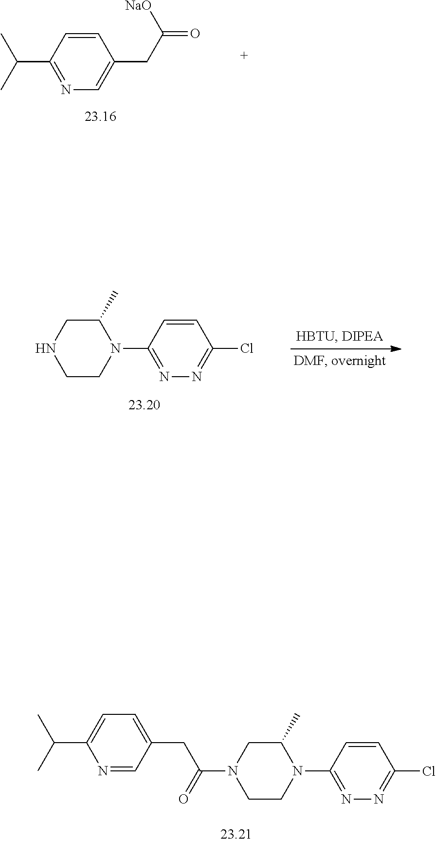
C1=CC(C(C)C)=NC=C1CC(=O)[NaO].C1(C)CNCCN1C1=NN=C(Cl)C=C1.C1=CC(N2C(C)CN(C(=O)CC3=CC=C(C(C)C)N=C3)CC2)=NN=C1Cl
